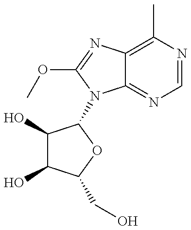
C1(O)C(O)C(CO)OC1N1C2=NC=NC(C)=C2N=C1OC
